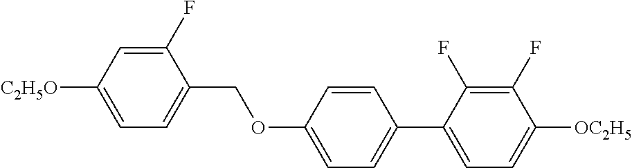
C1(F)=CC([C2H5O])=CC=C1COC1=CC=C(C2=CC=C([OC2H5])C(F)=C2F)C=C1
